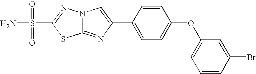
N12C(=NC(C3=CC=C(OC4=CC=CC(Br)=C4)C=C3)=C1)SC(S(N)(=O)=O)=N2
